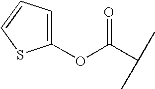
C1(OC(=O)C(C)C)=CC=CS1
